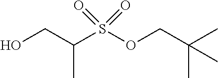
OCC(S(OCC(C)(C)C)(=O)=O)C
